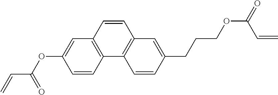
C12=C(C=C(OC(C=C)=O)C=C1)C=CC1=C2C=CC(CCCOC(C=C)=O)=C1
